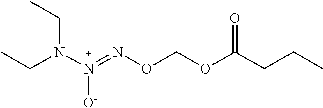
N(CC)(N(=NOCOC(CCC)=O)[O-])CC
